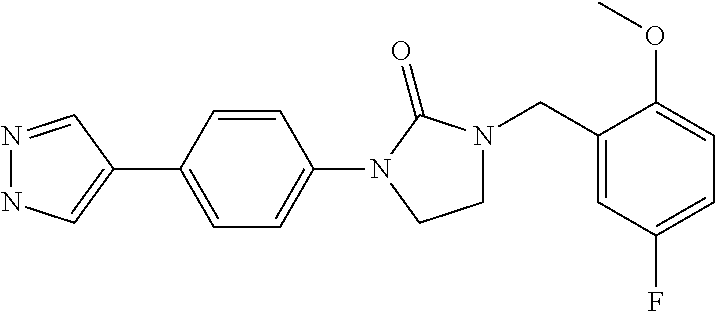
N1=CC(C2=CC=C(N3C(=O)N(CC4=CC(F)=CC=C4OC)CC3)C=C2)=CN1
